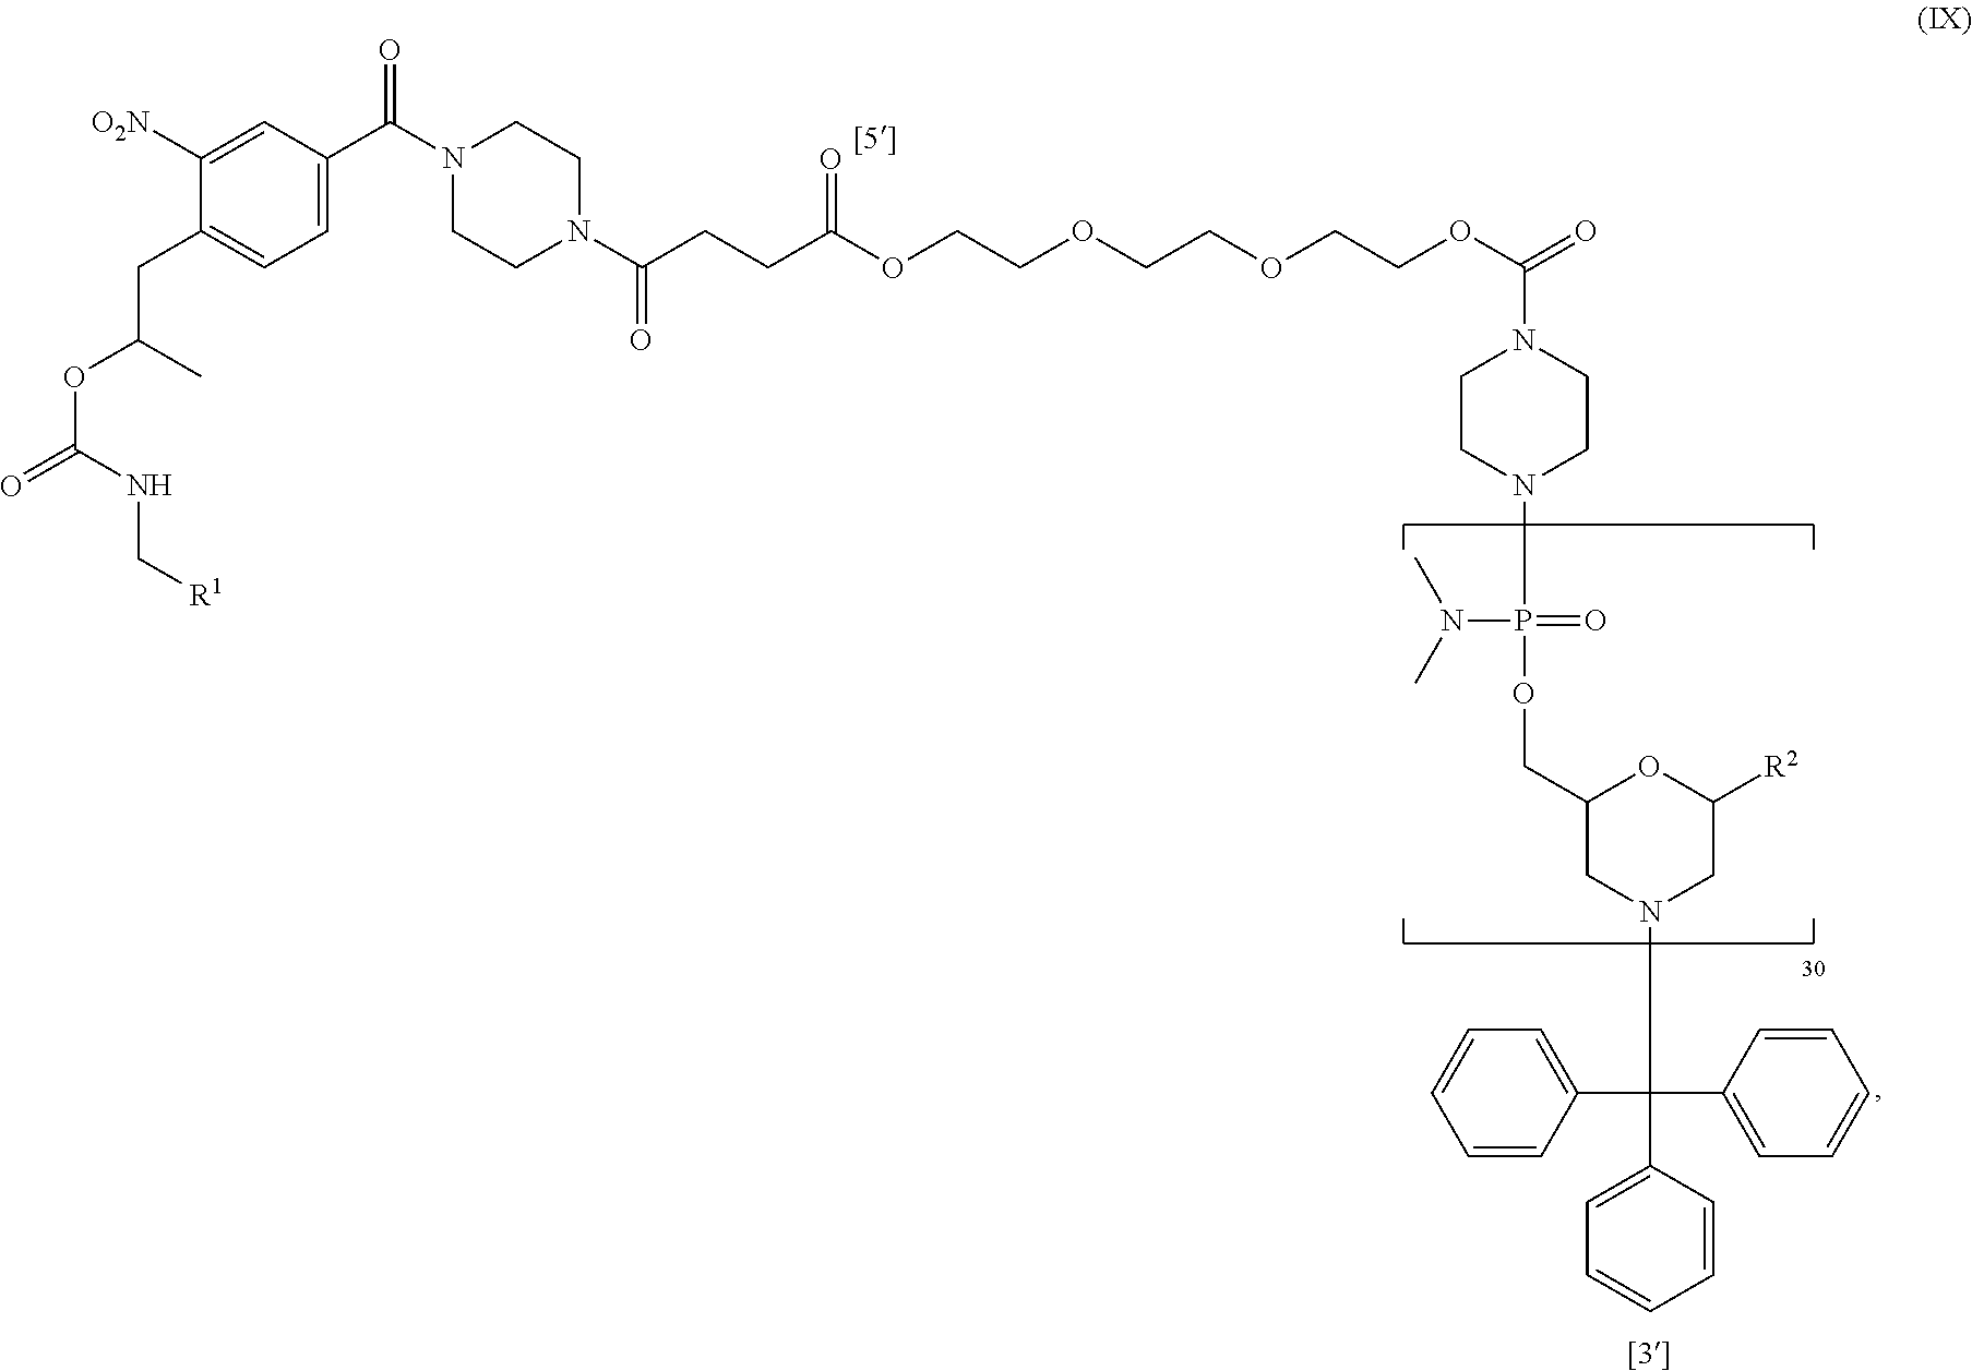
C1=C(C(N2CCN(C(CCC(OCCOCCOCCOC(=O)N3CCN(P(OCC4CN(C(C5=CC=CC=C5)(C5=CC=CC=C5)C5=CC=CC=C5)CC([R2])O4)(=O)N(C)C)CC3)=O)=O)CC2)=O)C=C([O2N])C(CC(C)OC(=O)NC[R1])=C1
